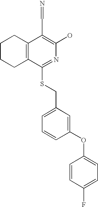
C1CCC2=C(C1)C(C=N)=C(O)N=C2SCC1=CC=CC(OC2=CC=C(F)C=C2)=C1
